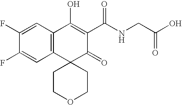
C1(F)=CC2=C(C=C1F)C1(C(=O)C(C(NCC(O)=O)=O)=C2O)CCOCC1
